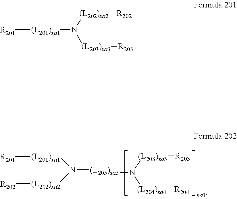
[(L205)xa5](N([(L204)xa4][R204])[(L203)xa3][R203])N([(L201)xa1][R201])[(L202)xa2][R202].[R201][(L201)xa1]N([(L202)xa2][R202])[(L203)xa3][R203]
